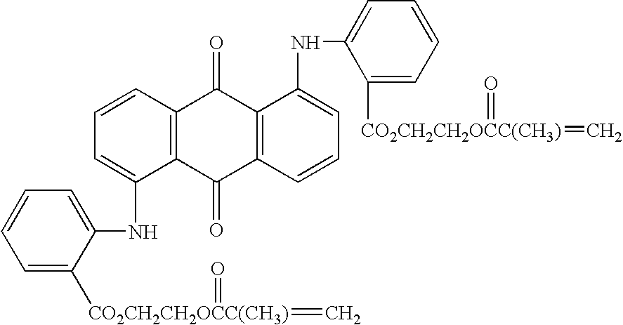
C1([CO2CH2CH2OCC(CH3)](=C)=O)=CC=CC=C1NC1=CC=CC2=C1C(=O)C1=C(C2=O)C(NC2=CC=CC=C2[CO2CH2CH2OCC(CH3)](=C)=O)=CC=C1
